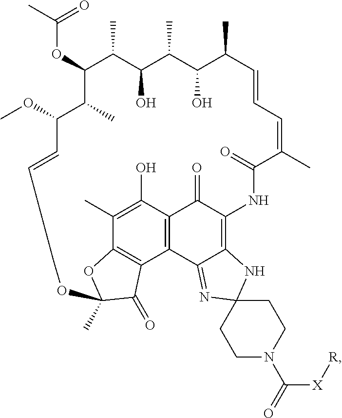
C(OC1C(C)C(OC)C=CCCCOC2(C)OC3=C(C4=C(C(=O)C(=C5C4=NC4(N5)CCN(C(=O)[X][R])CC4)NC(=O)C(C)=CC=CC(C)C(O)C(C)C(O)C1C)C(O)=C3C)C2=O)(C)=O
